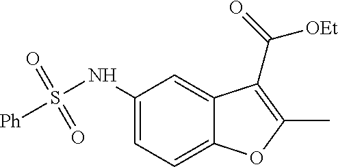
C1(NS([Ph])(=O)=O)=CC=C2C(=C1)C(C(=O)[OEt])=C(C)O2
